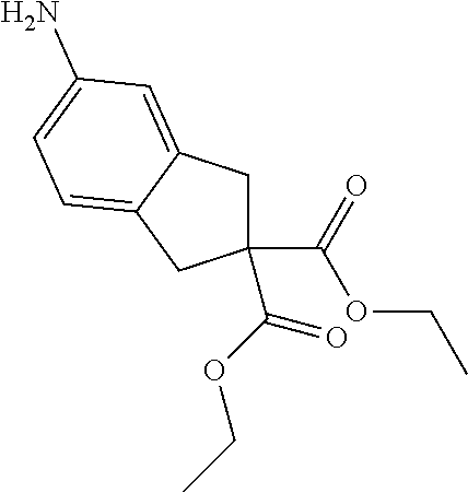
C1(C(OCC)=O)(C(=O)OCC)CC2=CC(N)=CC=C2C1
